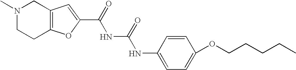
N1(C)CCC2=C(C1)C=C(C(=O)NC(=O)NC1=CC=C(OCCCCC)C=C1)O2
